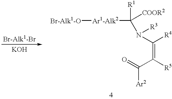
[KOH].[Br-Alk1-O][Ar1-Alk2]C([R1])([COOR2])N([R3])C([R4])=C([R5])C(=O)[Ar2]
